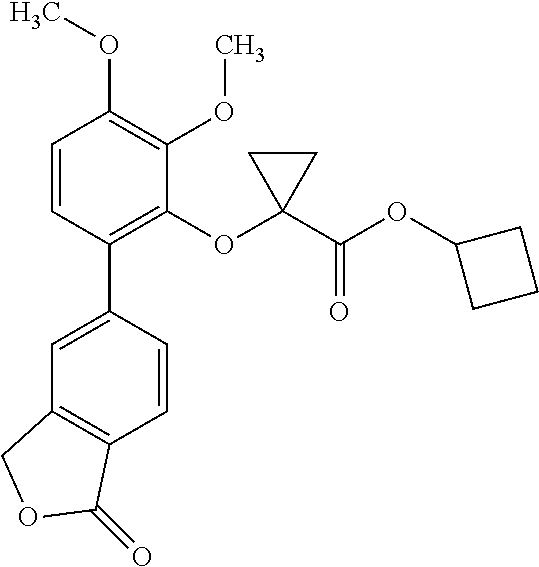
C1=C(C2=C(OC3(C(OC4CCC4)=O)CC3)C(OC)=C(OC)C=C2)C=CC2=C1COC2=O
